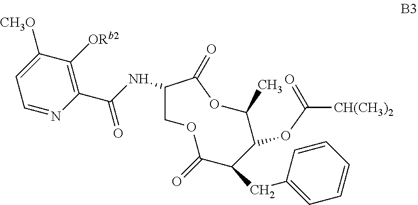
C1(C(NC2COC(=O)C(CC3=CC=CC=C3)C(OC([CH(CH3)2])=O)C(C)OC2=O)=O)=C([ORb2])C([CH3O])=CC=N1
